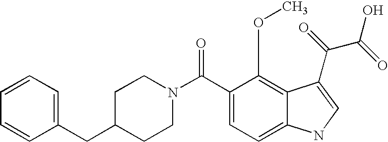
C(C1CCN(C(=O)C2=CC=C3C(=C2OC)C(C(=O)C(=O)O)=CN3)CC1)C1=CC=CC=C1
